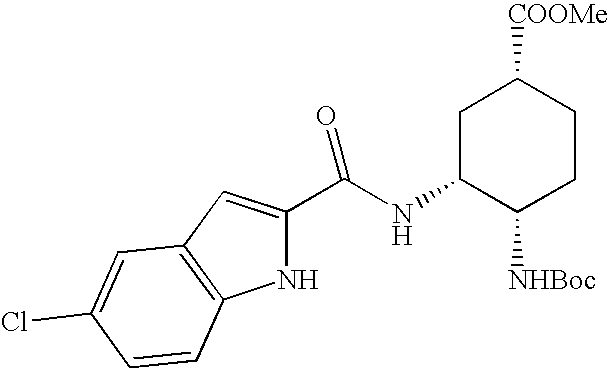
C(=O)(NC1C([NHBoc])CCC([COOMe])C1)C1=CC2=C(N1)C=CC(Cl)=C2
